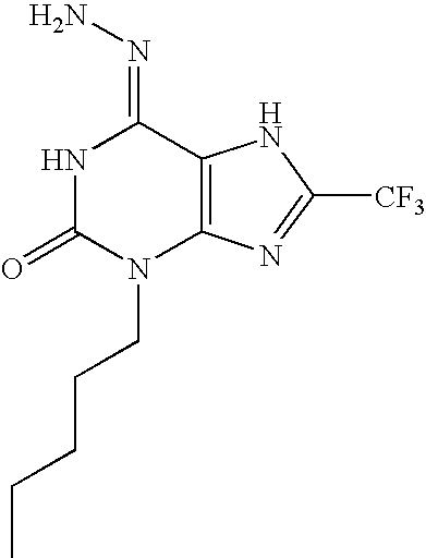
N1C(=O)N(CCCCC)C2=C(C1=NN)NC([CF3])=N2
